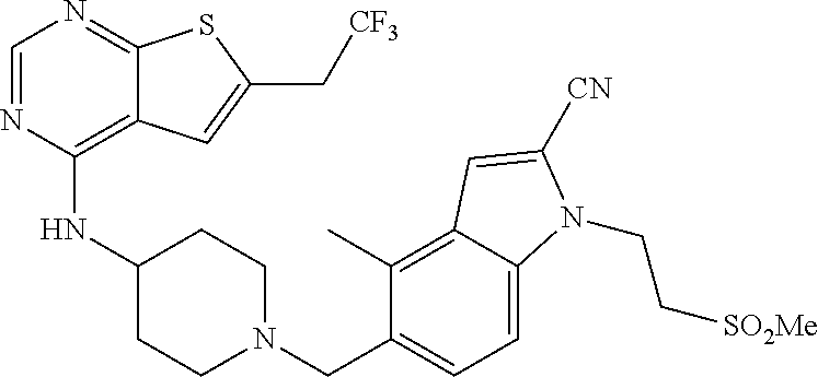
C1=NC(NC2CCN(CC3=CC=C4C(=C3C)C=C([CN])N4CC[SO2Me])CC2)=C2C(=N1)SC(C[CF3])=C2
